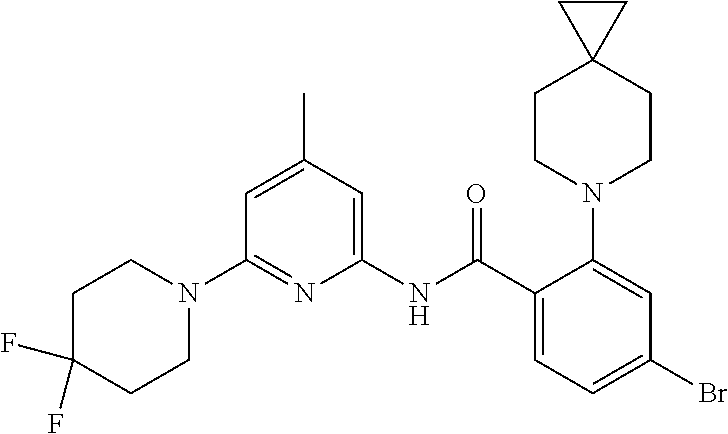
C1(N2CCC(F)(F)CC2)=NC(NC(C2=CC=C(Br)C=C2N2CCC3(CC2)CC3)=O)=CC(C)=C1
